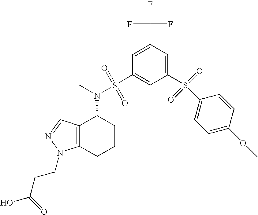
C1=C(C(F)(F)F)C=C(S(C2=CC=C(OC)C=C2)(=O)=O)C=C1S(=O)(=O)N(C)C1C2=C(CCC1)N(CCC(O)=O)N=C2
